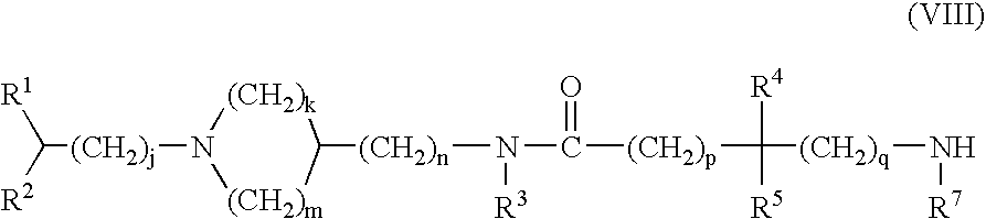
C([(CH2)j]N1[(CH2)m]C([(CH2)n]N(C(=O)[(CH2)p]C([R4])([R5])[(CH2)q]N[R7])[R3])[(CH2)k]1)([R2])[R1]
